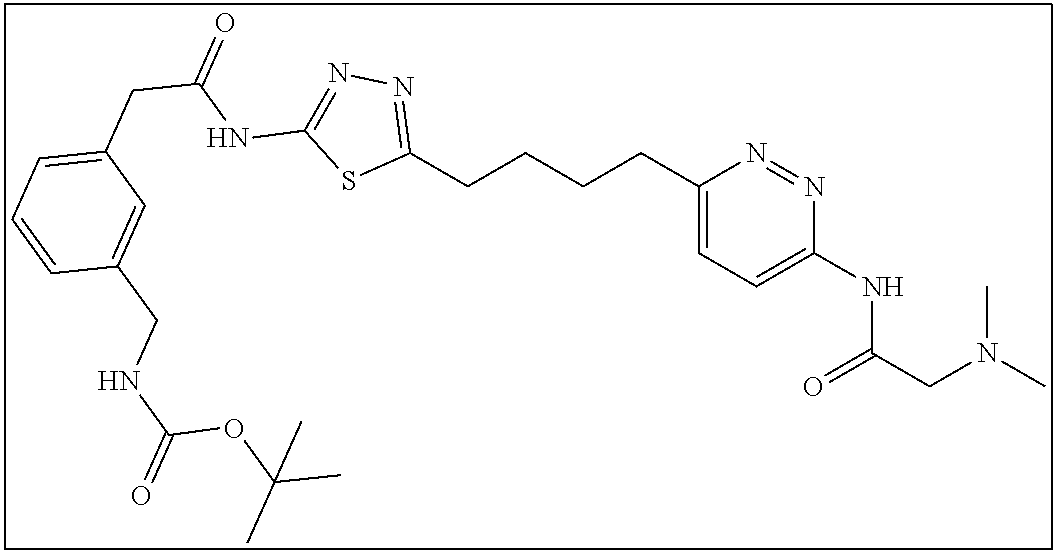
C1(CCCCC2=CC=C(NC(CN(C)C)=O)N=N2)=NN=C(NC(CC2=CC=CC(CNC(=O)OC(C)(C)C)=C2)=O)S1
